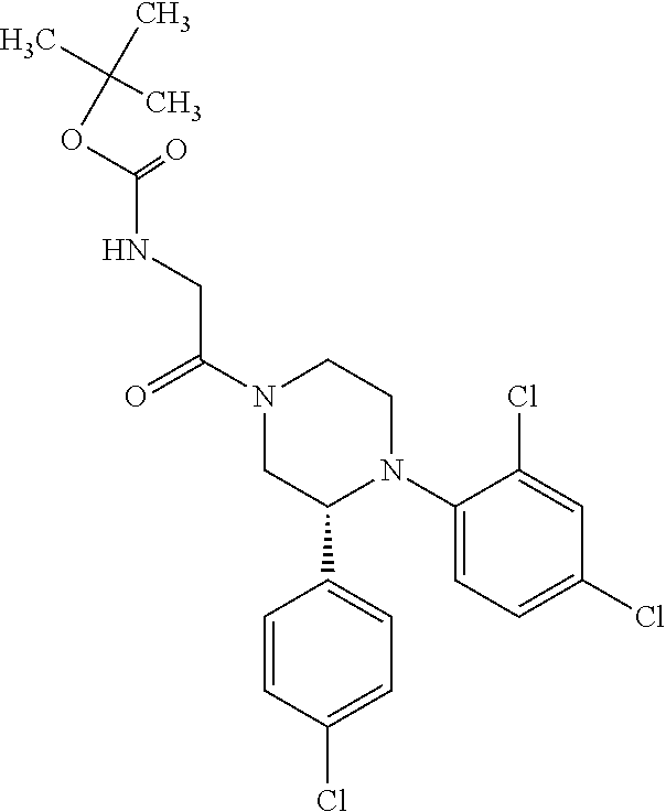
O=C(N1CC(C2=CC=C(Cl)C=C2)N(C2=CC=C(Cl)C=C2Cl)CC1)CNC(OC(C)(C)C)=O
